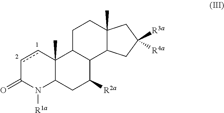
c1cC2(C)C(N([R1a])C1=O)CC([R2a])C1C2CCC2(C)C1CC([R3a])([R4a])C2
